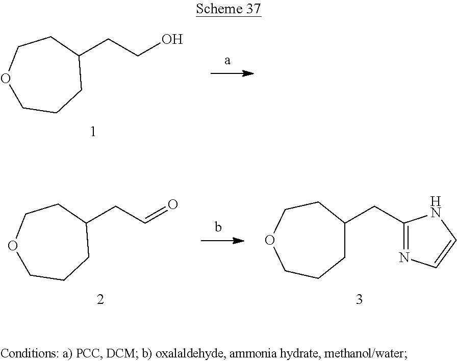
C1(CCO)CCOCCC1.C1(CC=O)CCOCCC1.C1(CC2=NC=CN2)CCOCCC1
